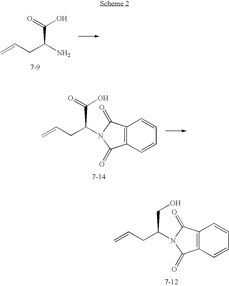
C(C(N)CC=C)(=O)O.C(C(CC=C)N1C(=O)C2=C(C=CC=C2)C1=O)(O)=O.C(C(CC=C)N1C(=O)C2=C(C=CC=C2)C1=O)O
